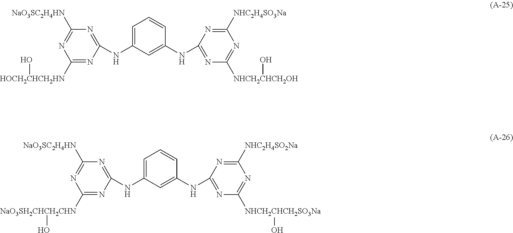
C1=C(NC2=NC([NaO3SC2H4HN])=NC([HOCH2CHCH2HN]O)=N2)C=C(NC2=NC([NHCH2CHCH2OH]O)=NC([NHC2H4SO3Na])=N2)C=C1.C1=C(NC2=NC([NaO3SC2H4HN])=NC([NaO3SH2CHCH2CHN]O)=N2)C=C(NC2=NC([NHCH2CHCH2SO3Na]O)=NC([NHC2H4SO2Na])=N2)C=C1
